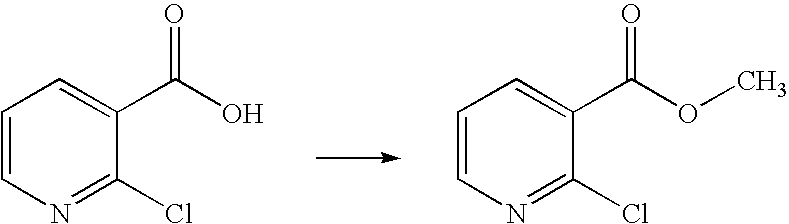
C1=CN=C(Cl)C(C(O)=O)=C1.C1=CN=C(Cl)C(C(OC)=O)=C1
